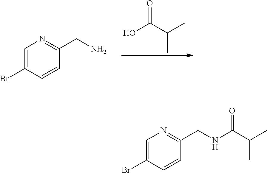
OC(C(C)C)=O.C1=C(Br)C=CC(CN)=N1.C1=C(Br)C=CC(CNC(C(C)C)=O)=N1
